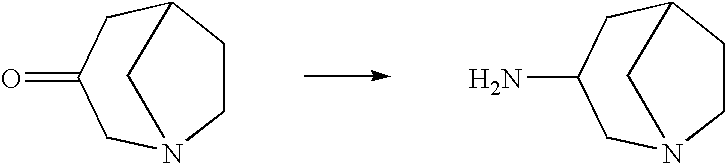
C1CC2CC(=O)CN1C2.C1CC2CC(N)CN1C2
